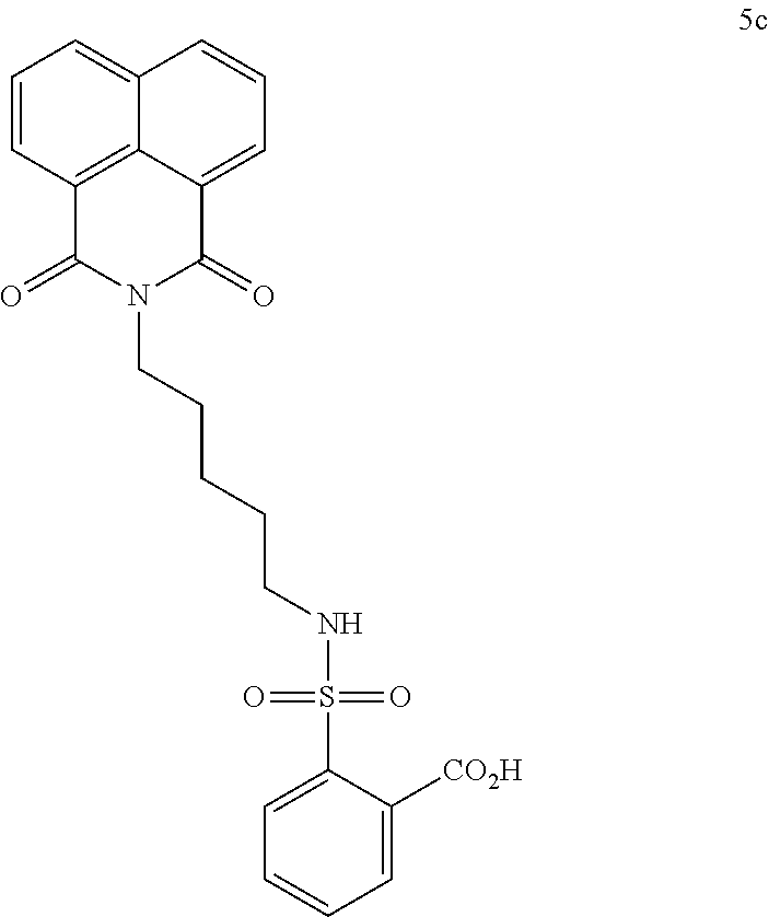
C1=CC2=C3C(=C1)C=CC=C3C(=O)N(CCCCCNS(=O)(=O)C1=CC=CC=C1[CO2H])C2=O
